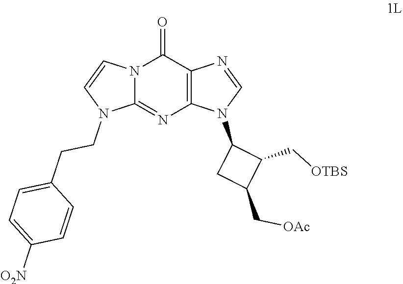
N12C(=NC3=C(C1=O)N=CN3C1CC(C[OAc])C1C[OTBS])N(CCC1=CC=C([O2N])C=C1)C=C2
